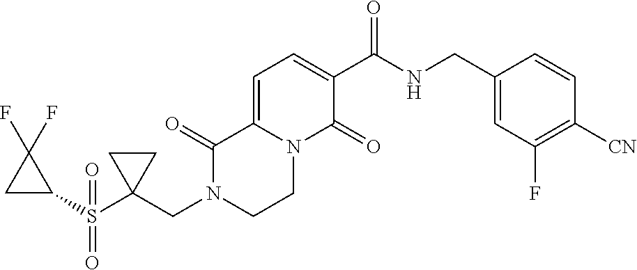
C1=C2N(C(=O)C(C(NCC3=CC(F)=C([CN])C=C3)=O)=C1)CCN(CC1(S(C3C(F)(F)C3)(=O)=O)CC1)C2=O
